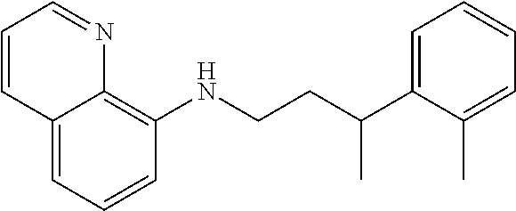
C1=CC=C2C(=C1NCCC(C1=CC=CC=C1C)C)N=CC=C2
